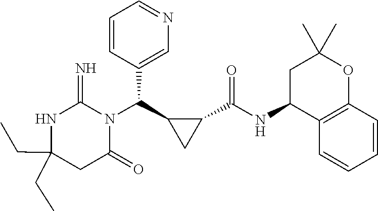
C(C1(CC)NC(=N)N(C(C2C(C(NC3C4=C(OC(C)(C)C3)C=CC=C4)=O)C2)C2=CN=CC=C2)C(=O)C1)C
